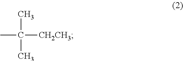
CC([CH2CH3])(C)C
